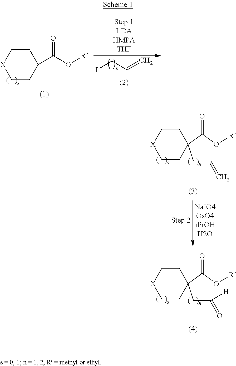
C1C[X]CCC1C(O[R])=O.ICC=C.C1C[X]CCC1(CC=C)C(O[R])=O.C1C[X]CCC1(CC(=O)[H])C(O[R])=O
